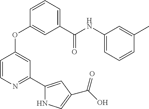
C1(C(NC2=CC=CC(C)=C2)=O)=CC=CC(OC2=CC(C3=CC(C(O)=O)=CN3)=NC=C2)=C1
